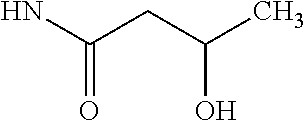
NC(CC(C)O)=O
